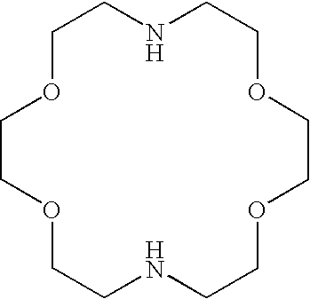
C1OCCOCCNCCOCCOCCNC1
